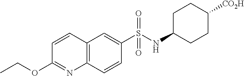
C1=CC2=C(N=C1OCC)C=CC(S(NC1CCC([CO2H])CC1)(=O)=O)=C2
